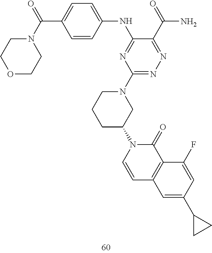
C1N(C(C2=CC=C(NC3=NC(N4CCCC(N5C(=O)C6=C(C=C5)C=C(C5CC5)C=C6F)C4)=NN=C3C(N)=O)C=C2)=O)CCOC1
